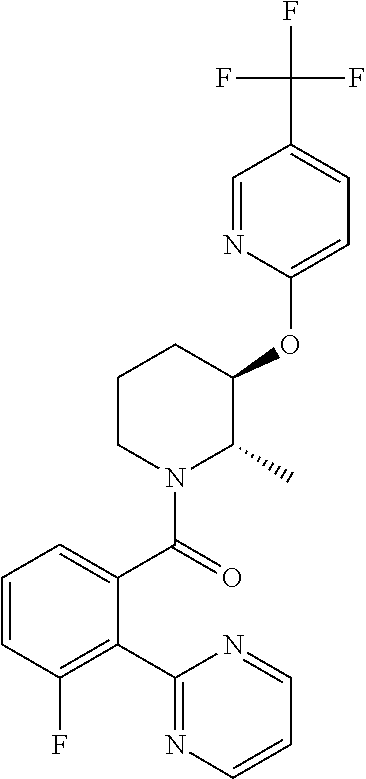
C1=CC(F)=C(C2=NC=CC=N2)C(C(=O)N2C(C)C(OC3=CC=C(C(F)(F)F)C=N3)CCC2)=C1
